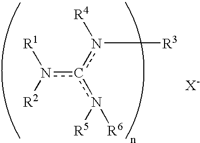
n(c(n([R3])[R4])n([R5])[R6])([R2])[R1]
